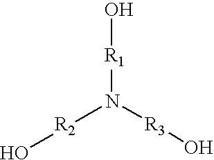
O[R2]N([R3]O)[R1]O
